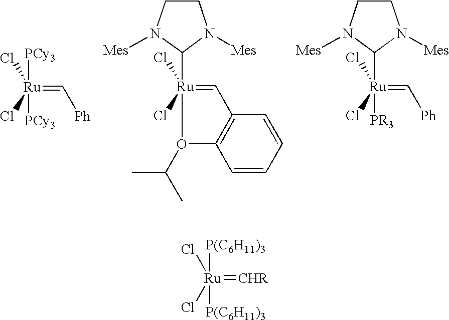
[Ru](=C[Ph])(Cl)(Cl)([PCy3])[PCy3].[Ru]1(Cl)(Cl)(C2N([Mes])CCN2[Mes])=CC2=C(C=CC=C2)O1C(C)C.[Ru](=C[Ph])(Cl)(Cl)(C1N([Mes])CCN1[Mes])[PR3].[Ru](=[CHR])(Cl)(Cl)([P(C6H11)3])[P(C6H11)3]
